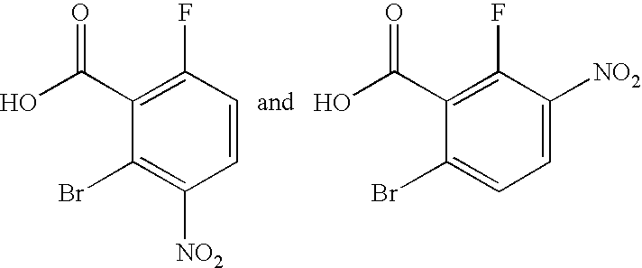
C1=CC(F)=C(C(O)=O)C(Br)=C1[NO2].C1=C([NO2])C(F)=C(C(O)=O)C(Br)=C1
